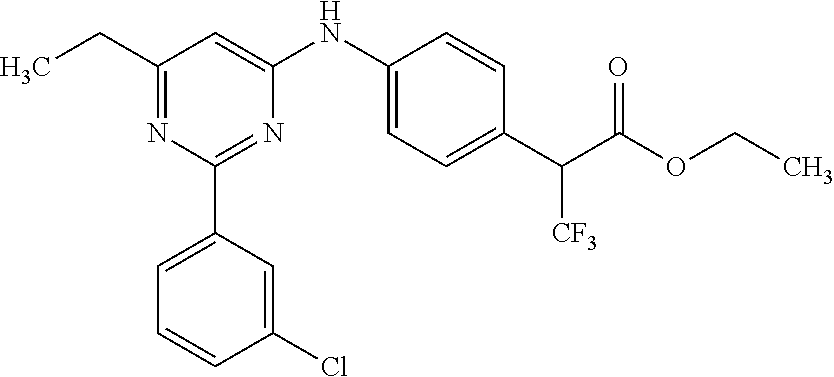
C1(C2=CC=CC(Cl)=C2)=NC(NC2=CC=C(C(C(OCC)=O)[CF3])C=C2)=CC(CC)=N1
